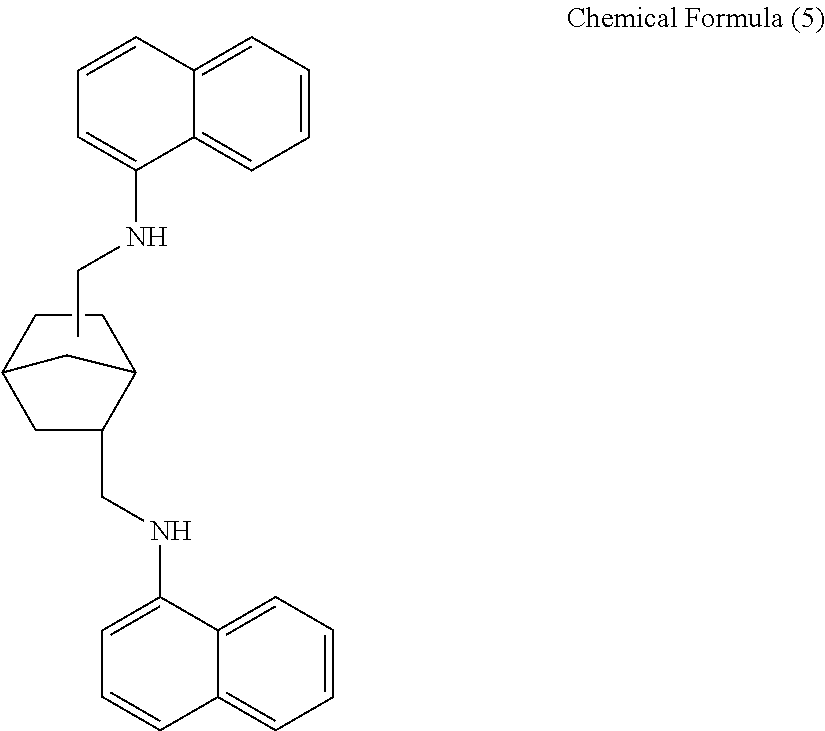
C1=CC2=CC=CC=C2C(NCC)=C1.C1=CC2=CC=CC=C2C(NCC2CC3CCC2C3)=C1
